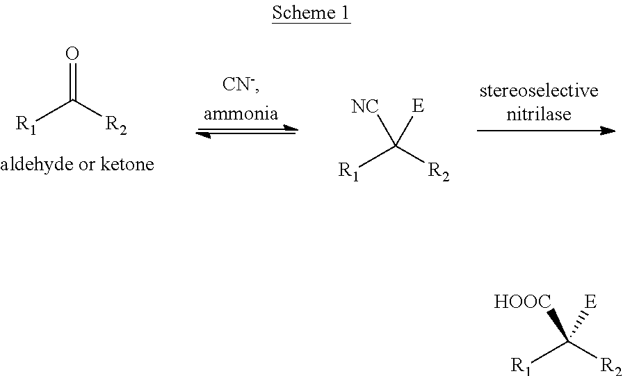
O=C([R2])[R1].[R1]C([R2])([NC])[E].[R1]C([R2])([HOOC])[E]
